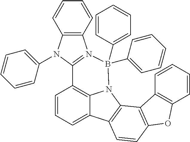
C1=CC=C2C3=C1C1=N(C4=C(N1C1=CC=CC=C1)C=CC=C4)B(C1=CC=CC=C1)(C1=CC=CC=C1)N3C1=C2C=CC2=C1C1=C(O2)C=CC=C1
